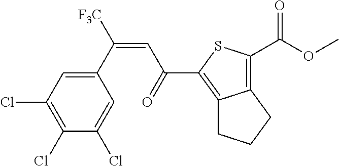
C1(C([F3C])=CC(C2=C3C(=C(C(OC)=O)S2)CCC3)=O)=CC(Cl)=C(Cl)C(Cl)=C1
